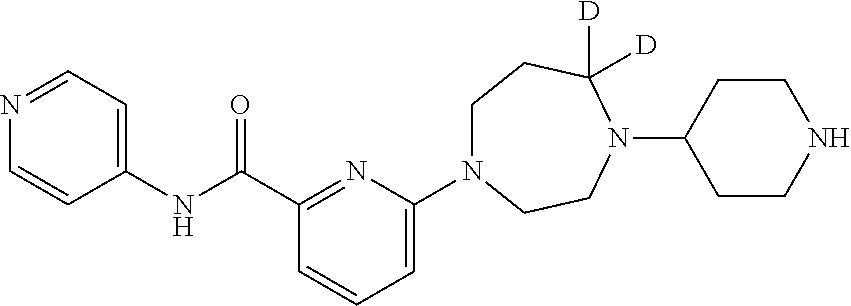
N1=CC=C(NC(C2=NC(N3CCC([D])([D])N(C4CCNCC4)CC3)=CC=C2)=O)C=C1
